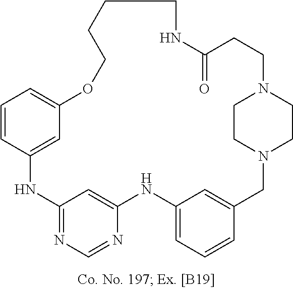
N1C2=NC=NC(=C2)NC2=CC=CC(=C2)CN2CCN(CC2)CCC(=O)NCCCCOC2=CC=CC1=C2
